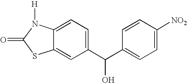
C12=CC(C(C3=CC=C([NO2])C=C3)O)=CC=C1N([H])C(=O)S2
